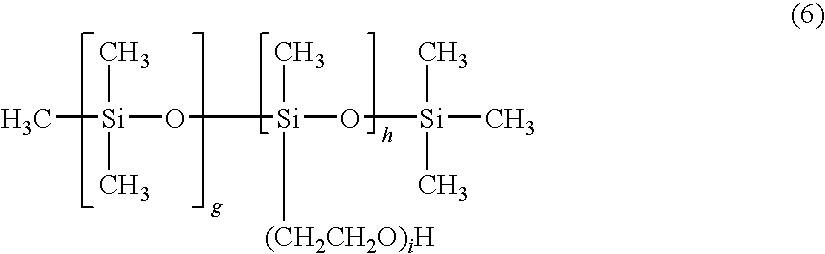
C[Si](C)(C)O[Si](C)([(CH2CH2O)iH])O[Si](C)(C)C
